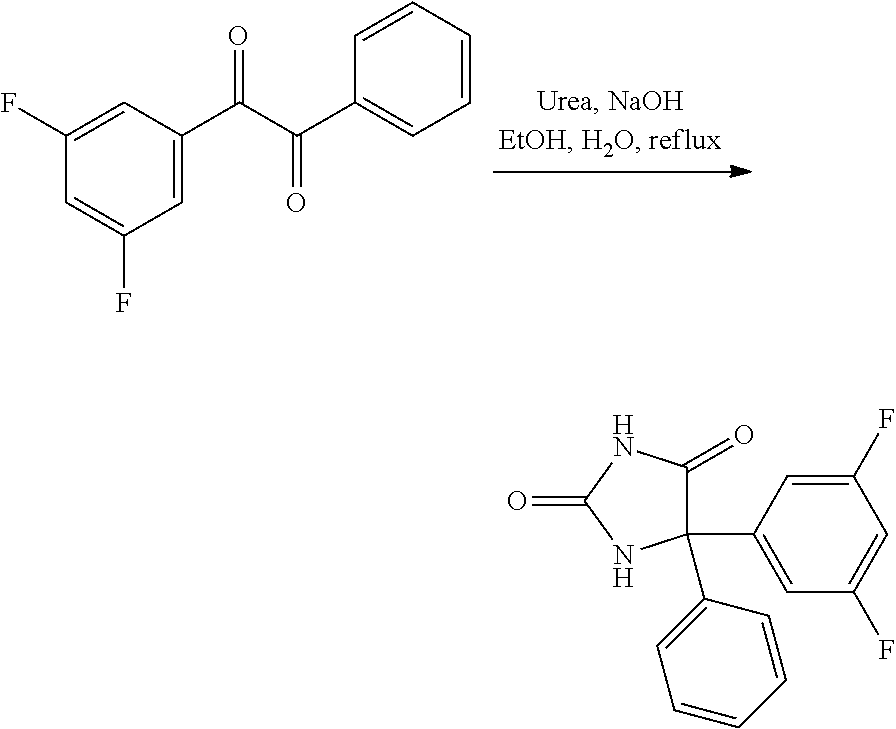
C1=C(C(C(C2=CC=CC=C2)=O)=O)C=C(F)C=C1F.C1(C2=CC(F)=CC(F)=C2)(C2=CC=CC=C2)C(=O)NC(=O)N1
